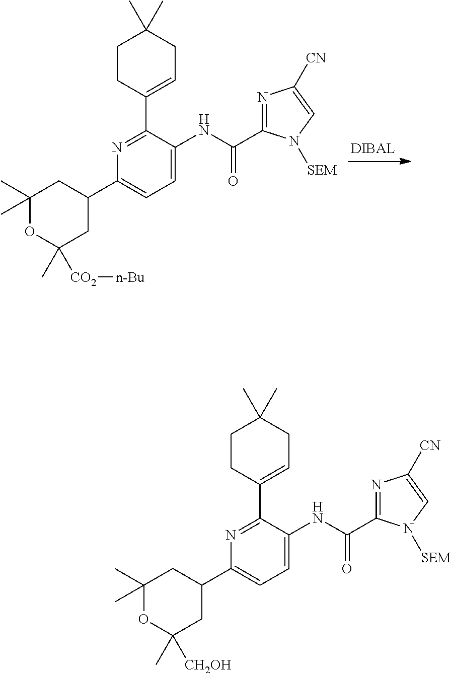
N1=C(C2=CCC(C)(C)CC2)C(NC(=O)C2=NC([CN])=CN2[SEM])=CC=C1C1CC(C)([CO2][n-Bu])OC(C)(C)C1.N1=C(C2=CCC(C)(C)CC2)C(NC(=O)C2=NC([CN])=CN2[SEM])=CC=C1C1CC(C)([CH2OH])OC(C)(C)C1
